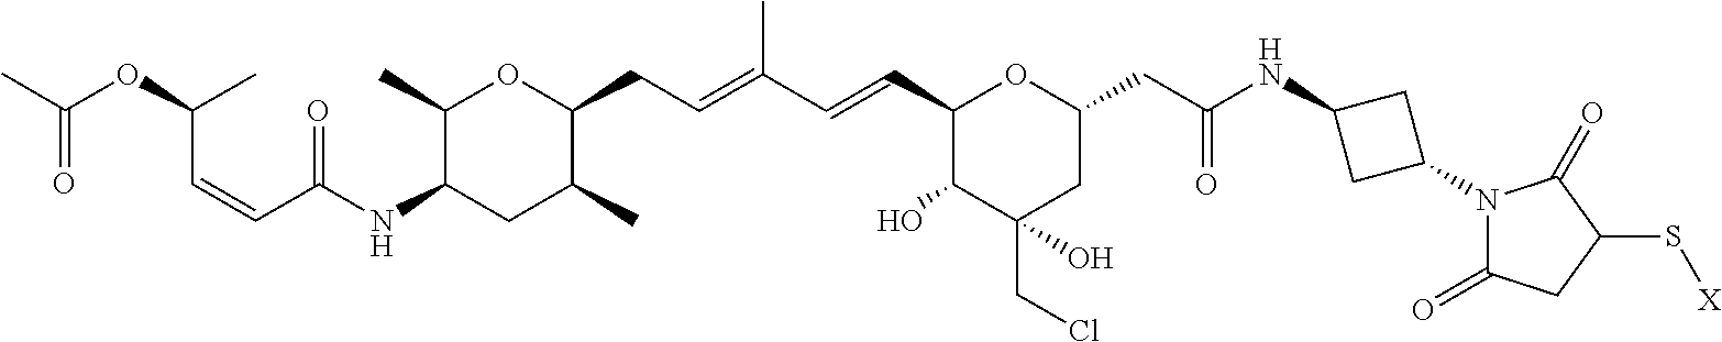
C1(C)C(NC(=O)C=CC(C)OC(=O)C)CC(C)C(CC=C(C)C=CC2C(O)C(CCl)(O)CC(CC(=O)NC3CC(N4C(=O)CC(S[X])C4=O)C3)O2)O1
